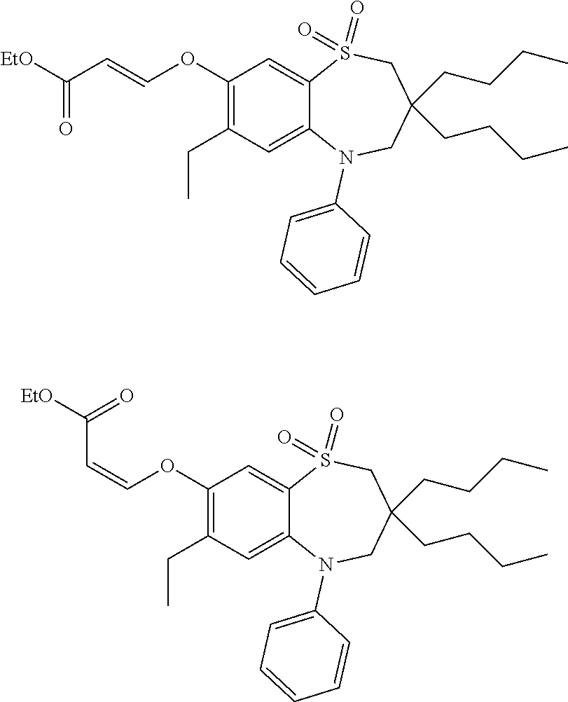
[EtO]C(=O)C=COC1=C(CC)C=C2C(=C1)S(=O)(=O)CC(CCCC)(CCCC)CN2C1=CC=CC=C1.C(=COC1=C(CC)C=C2C(=C1)S(=O)(=O)CC(CCCC)(CCCC)CN2C1=CC=CC=C1)C([EtO])=O
